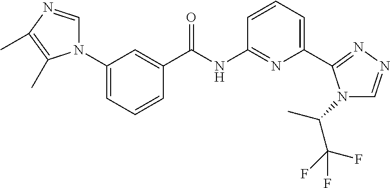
C1=C(N2C=NC(C)=C2C)C=C(C(NC2=NC(C3=NN=CN3C(C)C(F)(F)F)=CC=C2)=O)C=C1
